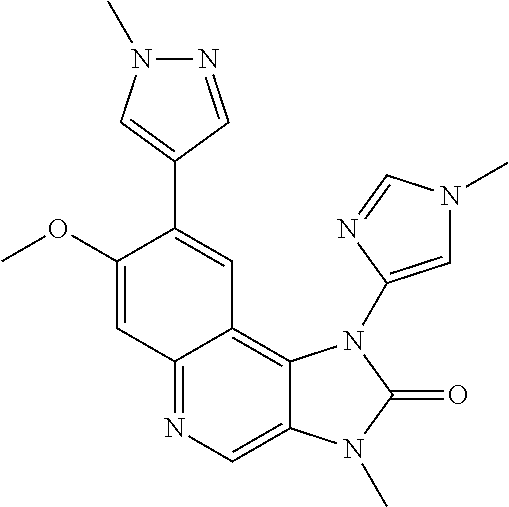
C1(OC)=CC2=NC=C3C(=C2C=C1C1=CN(C)N=C1)N(C1=CN(C)C=N1)C(=O)N3C
